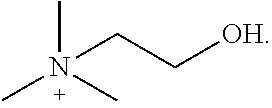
CN(C)(C)CC[OH]
